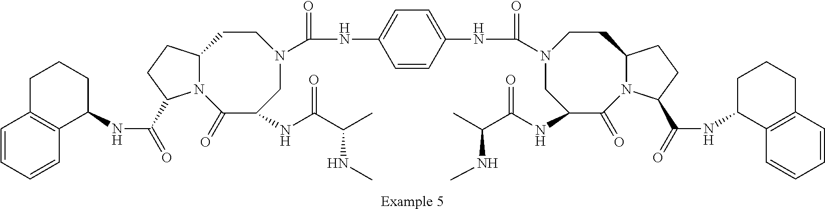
C1C(NC(=O)C(NC)C)C(=O)N2C(CCN1C(=O)NC1=CC=C(NC(N3CC(NC(=O)C(NC)C)C(=O)N4C(CC3)CCC4C(NC3CCCC4=C3C=CC=C4)=O)=O)C=C1)CCC2C(NC1C2=C(CCC1)C=CC=C2)=O
